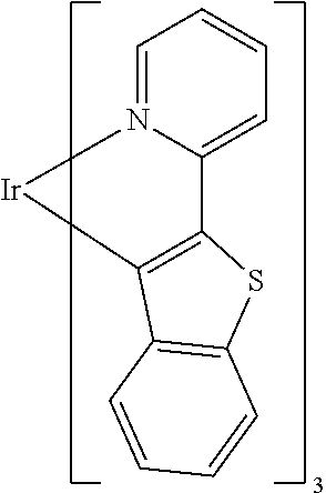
C1=N2C(=CC=C1)C1=C(C3=C(S1)C=CC=C3)[Ir]2
